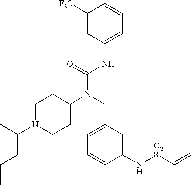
C1([F3C])=CC(NC(N(CC2=CC=CC(N[O2S]C=C)=C2)C2CCN(C(C)CCC)CC2)=O)=CC=C1
